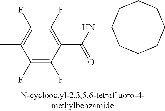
C1(F)=C(F)C(C(NC2CCCCCCC2)=O)=C(F)C(F)=C1C
